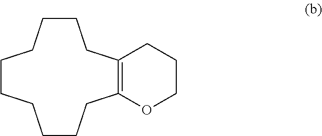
C1CCCCCCCCC2=C(C1)CCCO2
